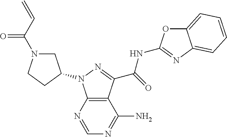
C12=C(N=CN=C1N)N(C1CN(C(C=C)=O)CC1)N=C2C(=O)NC1=NC2=CC=CC=C2O1
